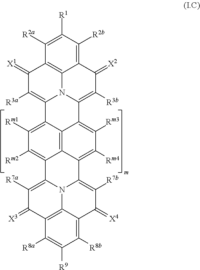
C1([Rm1])=C2C3=C([R3a])C(=[X1])C4=C5N3C(=C([R3b])C(=[X2])C5=C([R2b])C([R1])=C4[R2a])C3=C([Rm3])C([Rm4])=C4C(=C32)C(=C1[Rm2])C1=C([R7a])C(=[X3])C2=C3C(=C([R8b])C([R9])=C2[R8a])C(=[X4])C([R7b])=C4N31
